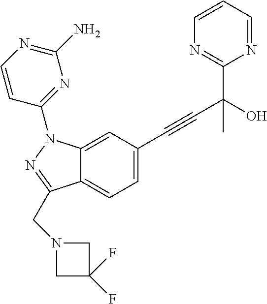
C12=CC(C#CC(O)(C3=NC=CC=N3)C)=CC=C1C(CN1CC(F)(F)C1)=NN2C1=NC(N)=NC=C1
